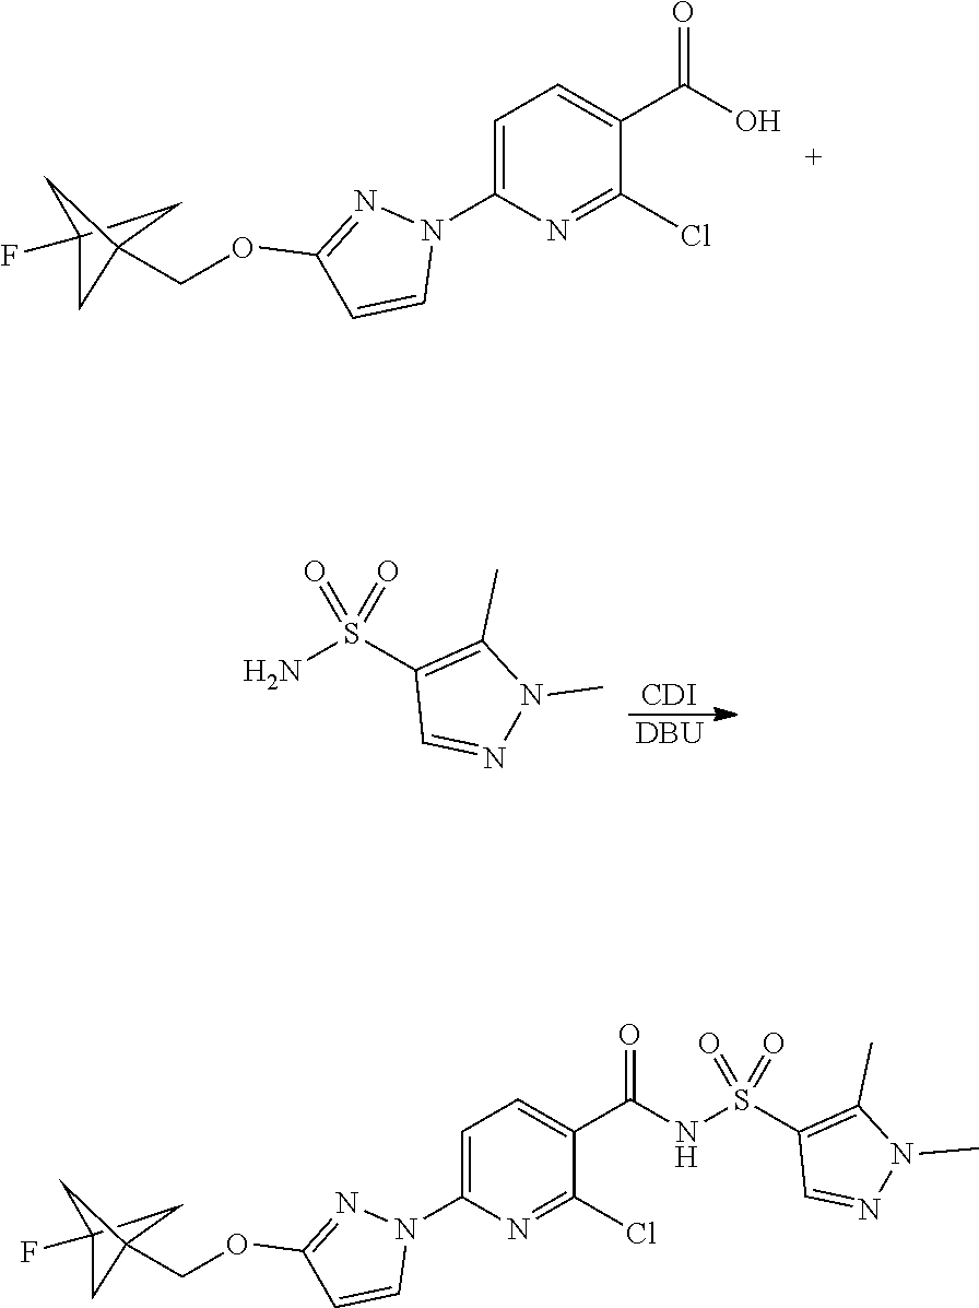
C1(OCC23CC(F)(C2)C3)=NN(C2=CC=C(C(NS(C3=C(C)N(C)N=C3)(=O)=O)=O)C(Cl)=N2)C=C1.C1(OCC23CC(F)(C2)C3)=NN(C2=CC=C(C(O)=O)C(Cl)=N2)C=C1.NS(C1=C(C)N(C)N=C1)(=O)=O.[CDI].[DBU]
